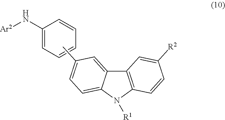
C12=C(N([R1])C3=CC=C(C)C=C13)C=CC([R2])=C2.N([Ar2])C1=CC=CC=C1
